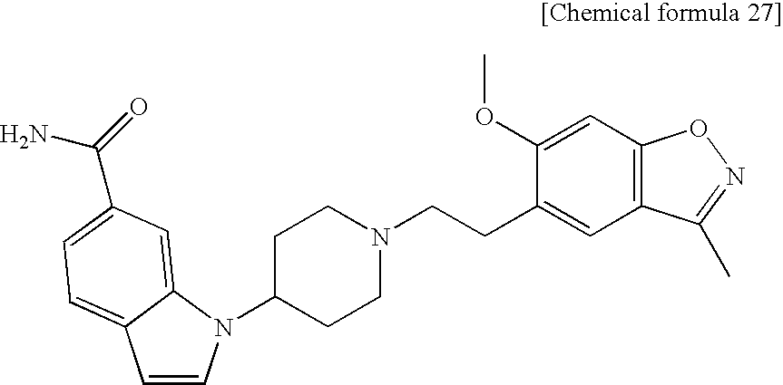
C1=CN(C2CCN(CCC3=CC4=C(C=C3OC)ON=C4C)CC2)C2=CC(C(N)=O)=CC=C12
